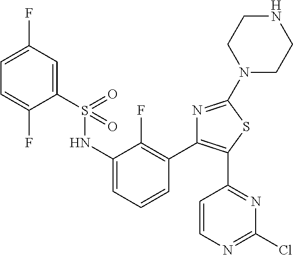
C1(S(NC2=CC=CC(C3=C(C4=NC(Cl)=NC=C4)SC(N4CCNCC4)=N3)=C2F)(=O)=O)=CC(F)=CC=C1F
